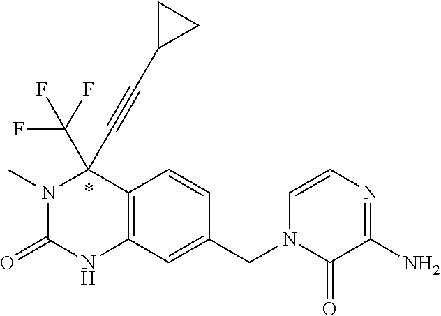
N1(C)C(=O)NC2=C(C1(C#CC1CC1)C(F)(F)F)C=CC(CN1C(=O)C(N)=NC=C1)=C2
